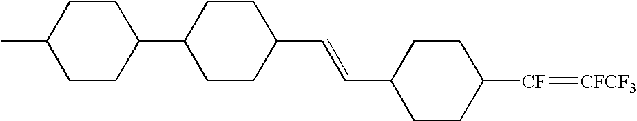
C1(C=CC2CCC(C3CCC(C)CC3)CC2)CCC([CF]=[CFCF3])CC1
